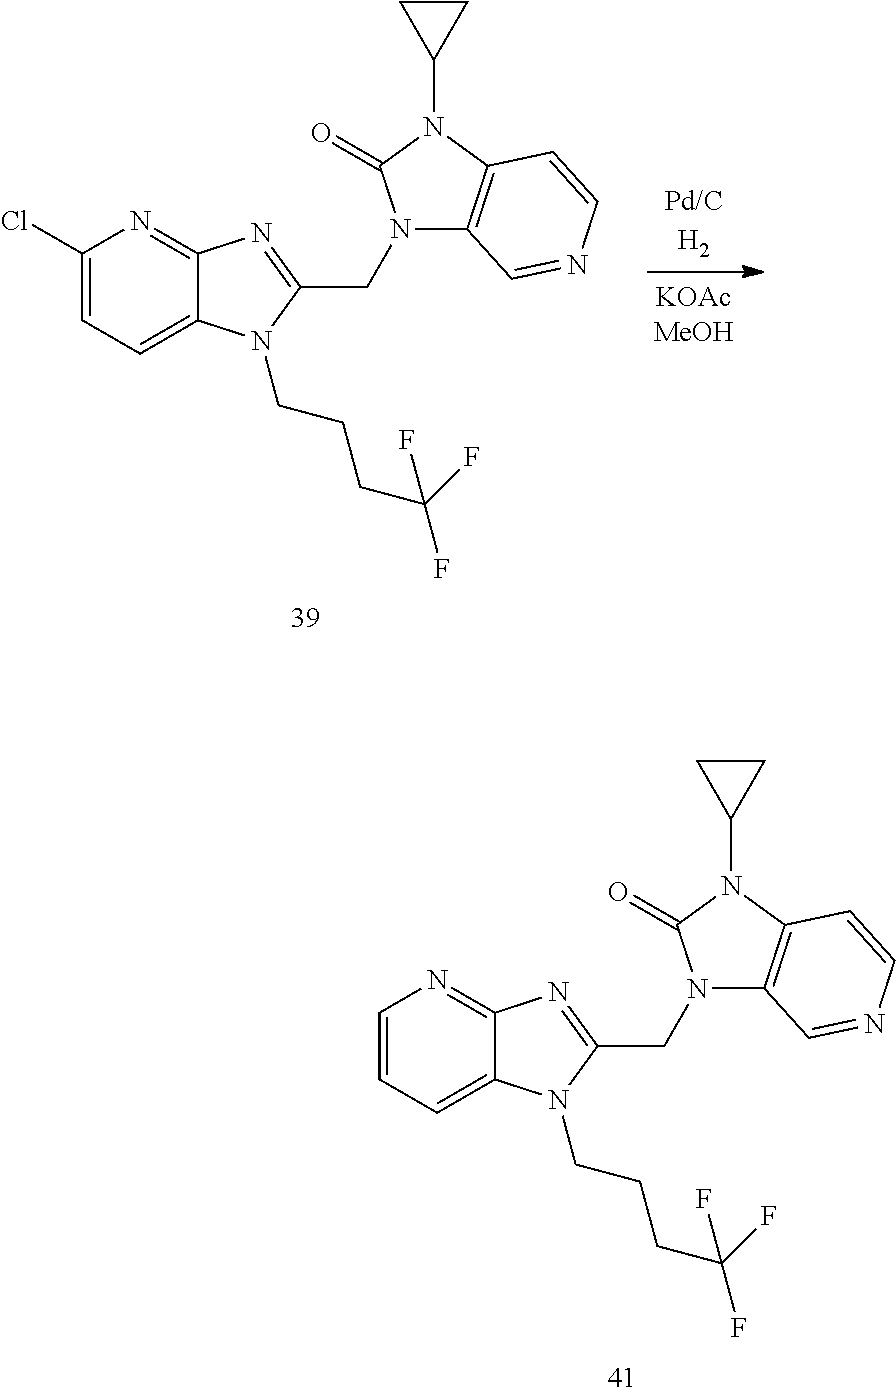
C1(Cl)=CC=C2C(=N1)N=C(CN1C3=C(N(C4CC4)C1=O)C=CN=C3)N2CCCC(F)(F)F.C1=CC=C2C(=N1)N=C(CN1C3=C(N(C4CC4)C1=O)C=CN=C3)N2CCCC(F)(F)F
